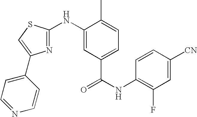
C1=CC([CN])=CC(F)=C1NC(=O)C1=CC=C(C)C(NC2=NC(C3=CC=NC=C3)=CS2)=C1
